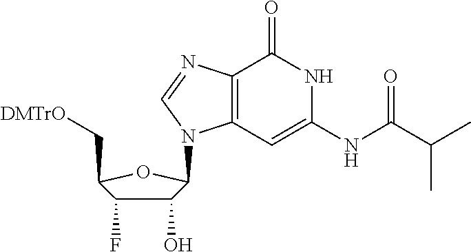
C1(O)C(F)C(C[DMTrO])OC1N1C2=C(C(=O)NC(NC(C(C)C)=O)=C2)N=C1
